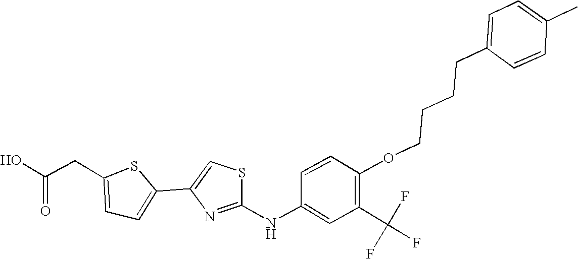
O(C1=C(C(F)(F)F)C=C(NC2=NC(C3=CC=C(CC(O)=O)S3)=CS2)C=C1)CCCCC1=CC=C(C)C=C1
